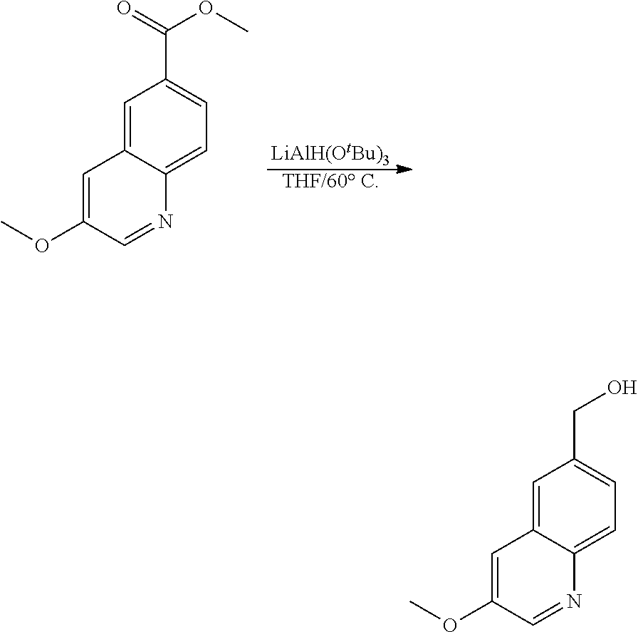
[LiAlH(OtBu)3].[THF/60 C].C1=C2C(=CC=C1C(OC)=O)N=CC(OC)=C2.C1=C2C(=CC=C1CO)N=CC(OC)=C2
